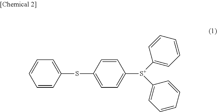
C1=CC(SC2=CC=C([S+](C3=CC=CC=C3)C3=CC=CC=C3)C=C2)=CC=C1
